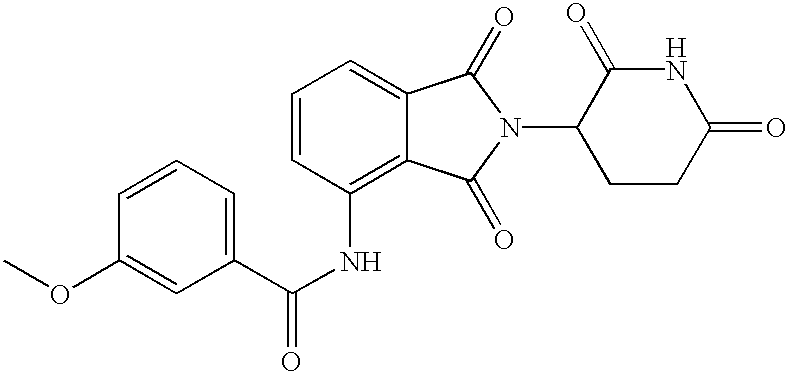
N1C(=O)CCC(N2C(=O)C3=CC=CC(NC(C4=CC=CC(OC)=C4)=O)=C3C2=O)C1=O
